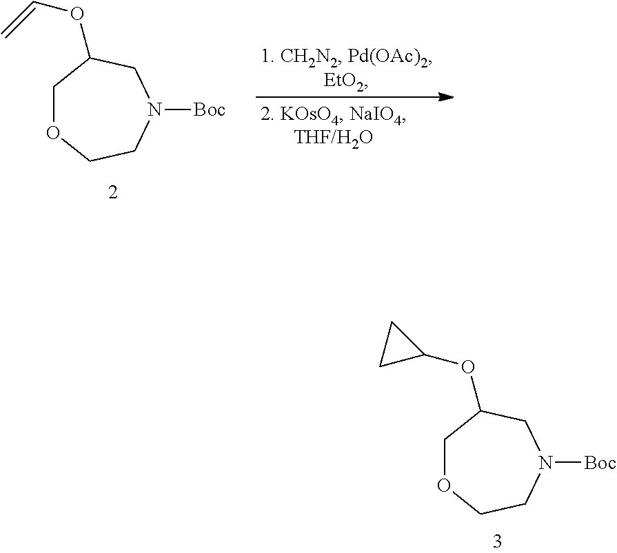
C1OCCN([Boc])CC1OC1CC1.C1OCCN([Boc])CC1OC=C
